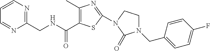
C(NCC1=NC=CC=N1)(=O)C1=C(C)N=C(N2CCN(CC3=CC=C(F)C=C3)C2=O)S1
